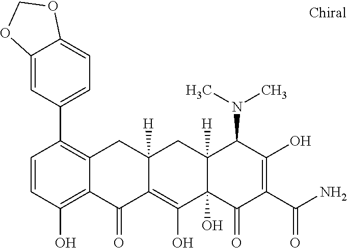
C12([H])C(O)(C(=O)C(C(N)=O)=C(O)C1N(C)C)C(O)=C1C([H])(C2)CC2=C(C3=CC=C4C(=C3)OCO4)C=CC(O)=C2C1=O
